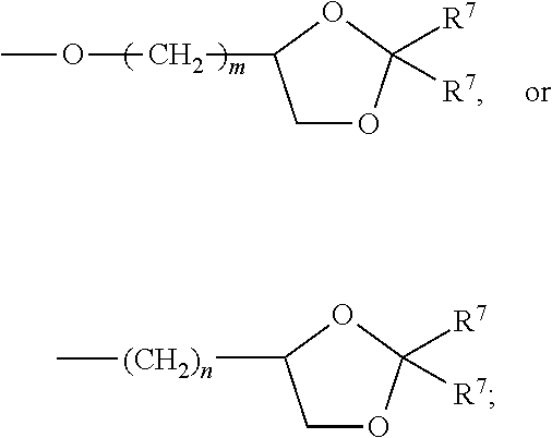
C1OC([R7])([R7])OC1COC.C1OC([R7])([R7])OC1[(CH2)n]C
